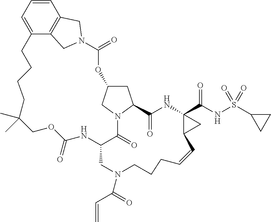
C12=CC=CC3=C1CN(C3)C(=O)OC1CC3N(C1)C(=O)C(NC(=O)OCC(C)(C)CCCC2)CN(C(C=C)=O)CCCC=CC1C(C(=O)NS(C2CC2)(=O)=O)(NC3=O)C1
